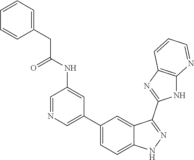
C1=NC=C(C2=CC=C3C(=C2)C(C2=NC4=C(N2)N=CC=C4)=NN3)C=C1NC(CC1=CC=CC=C1)=O
